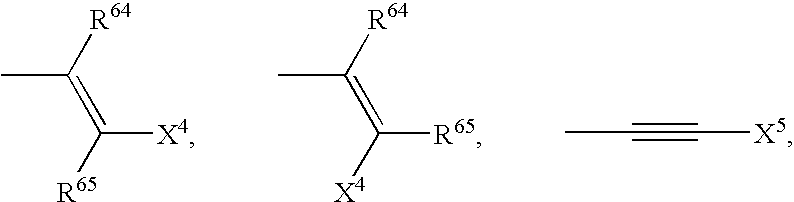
CC([R64])=C([R65])[X4].CC([R64])=C([X4])[R65].CC#C[X5]
